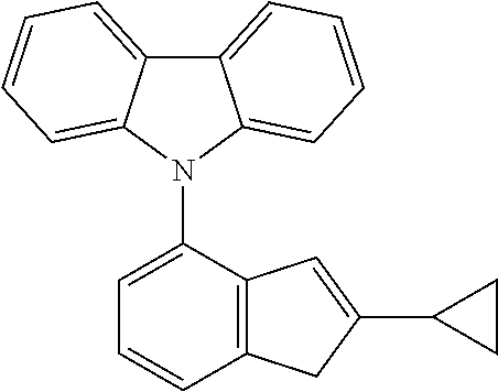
C12=CC=CC=C1N(C1=CC=CC3=C1C=C(C1CC1)C3)C1=CC=CC=C21
